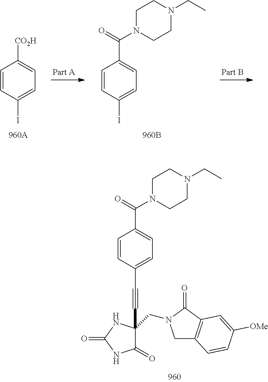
C1=CC(I)=CC=C1C(=O)N1CCN(CC)CC1.C1=CC(I)=CC=C1[CO2H].C1=CC(C#CC2(CN3CC4=C(C3=O)C=C([OMe])C=C4)C(=O)NC(=O)N2)=CC=C1C(N1CCN(CC)CC1)=O
